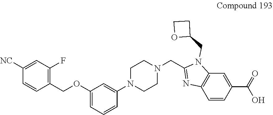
C1(COC2=CC=CC(N3CCN(CC4=NC5=C(N4CC4CCO4)C=C(C(=O)O)C=C5)CC3)=C2)=C(F)C=C([NC])C=C1
